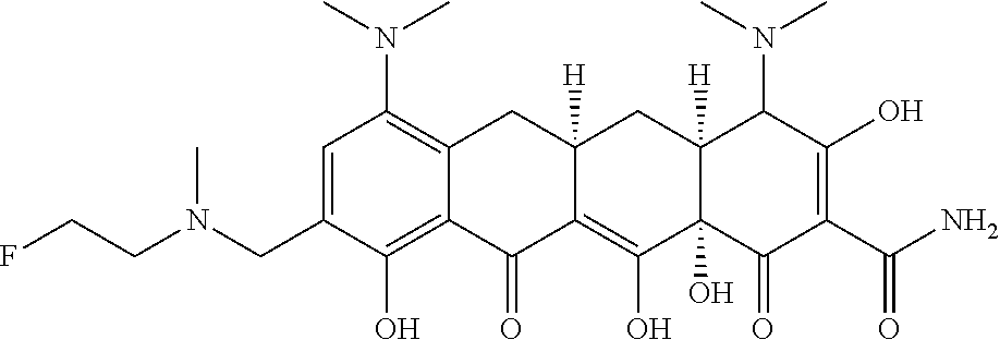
C1=C(CN(CCF)C)C(O)=C2C(=C1N(C)C)CC1([H])C(=C(O)C3(O)C([H])(C1)C(N(C)C)C(O)=C(C(N)=O)C3=O)C2=O
